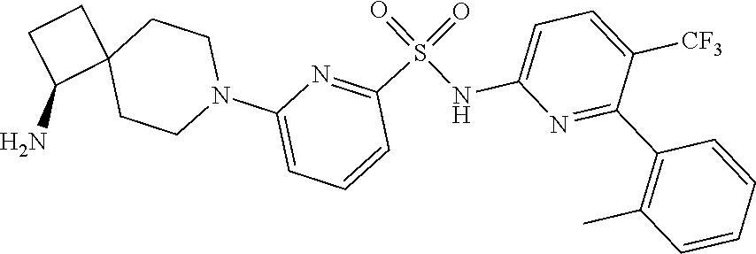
N1(C2=CC=CC(S(=O)(NC3=CC=C([CF3])C(C4=C(C)C=CC=C4)=N3)=O)=N2)CCC2(CC1)CCC2N
